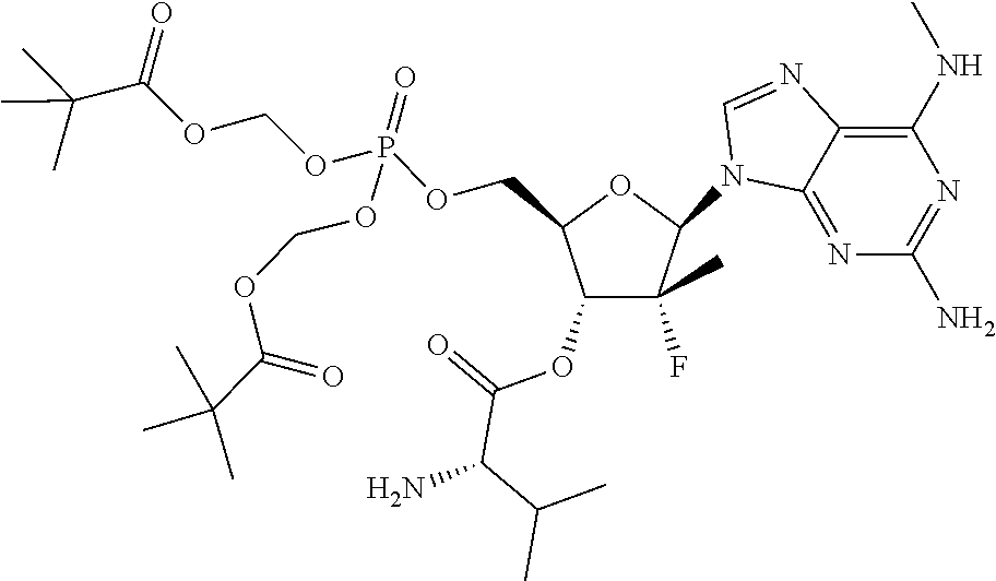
C1(N2C3=NC(N)=NC(NC)=C3N=C2)C(F)(C)C(OC(=O)C(C(C)C)N)C(COP(OCOC(C(C)(C)C)=O)(=O)OCOC(C(C)(C)C)=O)O1
